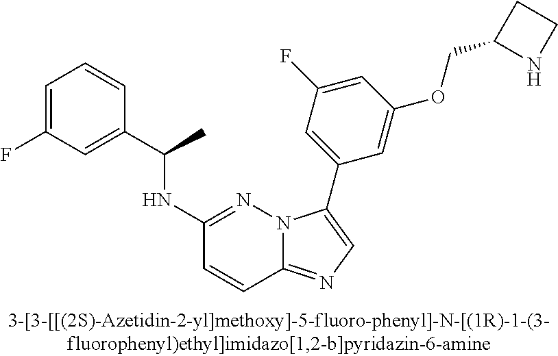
C1(NC(C2=CC(F)=CC=C2)C)=NN2C(=NC=C2C2=CC(F)=CC(OCC3NCC3)=C2)C=C1
